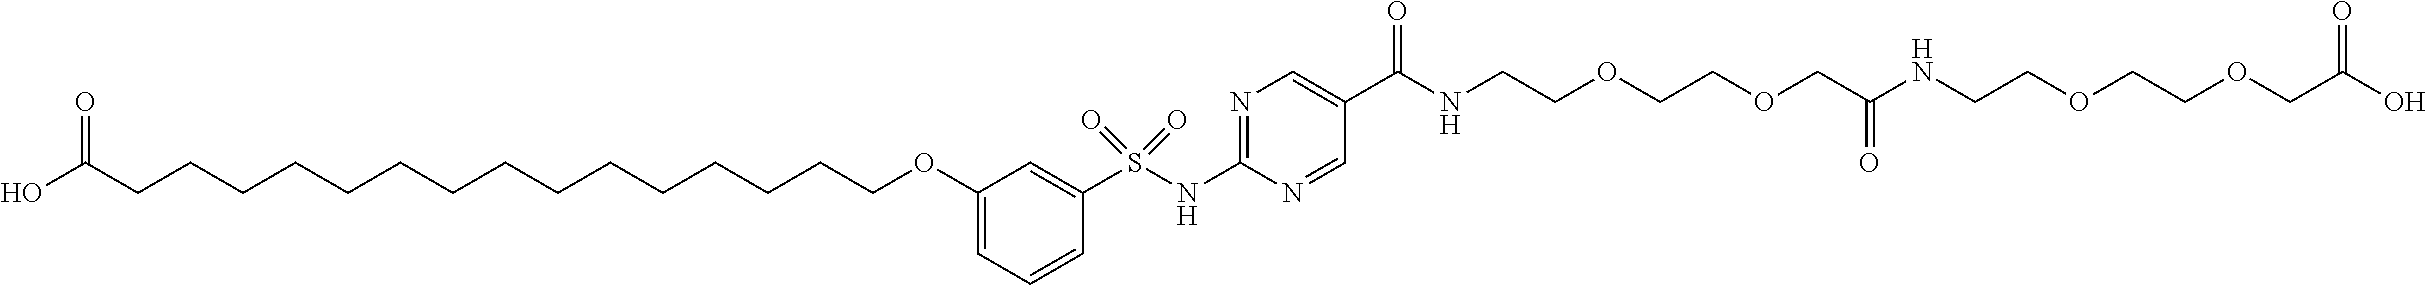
C1=CC=C(OCCCCCCCCCCCCCCCC(O)=O)C=C1S(NC1=NC=C(C(=O)NCCOCCOCC(NCCOCCOCC(O)=O)=O)C=N1)(=O)=O
